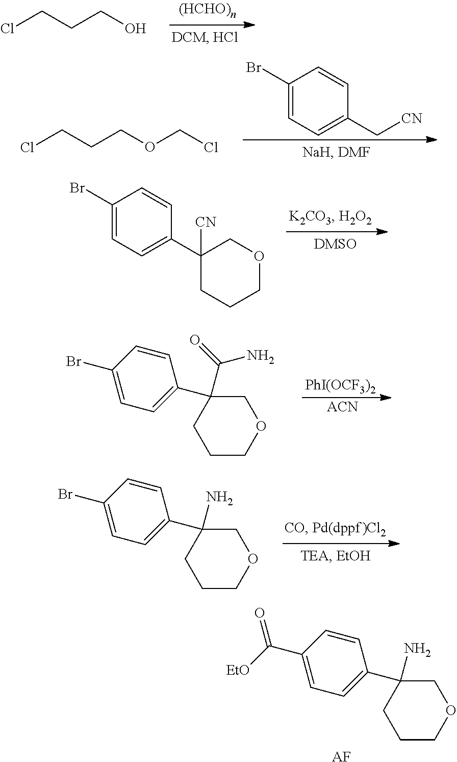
ClCCCO.ClCCCOCCl.C1(Br)=CC=C(C[CN])C=C1.C1(Br)=CC=C(C2([CN])CCCOC2)C=C1.C1C(C2=CC=C(Br)C=C2)(C(=O)N)CCCO1.[PhI(OCF3)2].[ACN].C1C(C2=CC=C(Br)C=C2)(N)CCCO1.C1C(C2=CC=C(C([EtO])=O)C=C2)(N)CCCO1.[AF]
